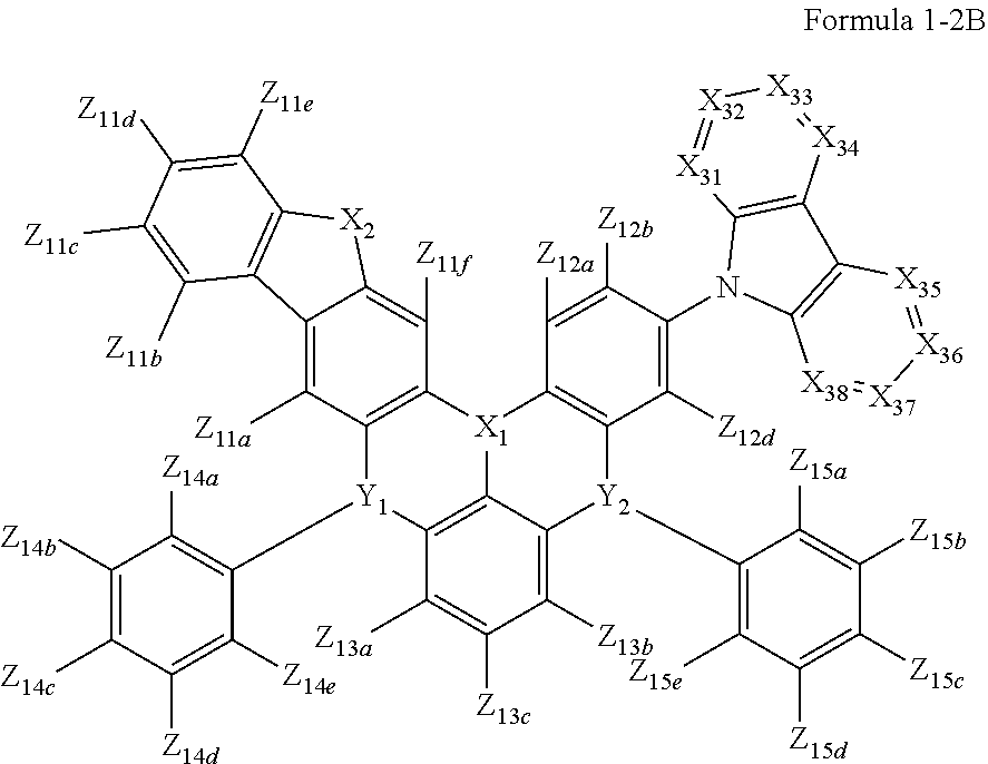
[Z13c]C1=C([Z13a])C2=C3C(=C1[Z13b])[Y2](C1=C([Z15e])C([Z15d])=C([Z15c])C([Z15b])=C1[Z15a])C1=C([X1]3C3=C([Y1]2C2=C([Z14a])C([Z14b])=C([Z14c])C([Z14d])=C2[Z14e])C([Z11a])=C2C(=C3[Z11f])[X2]C3=C2C([Z11b])=C([Z11c])C([Z11d])=C3[Z11e])C([Z12a])=C([Z12b])C(N2C3=C(C4=C2[X31]=[X32][X33]=[X34]4)[X35]=[X36][X37]=[X38]3)=C1[Z12d]
